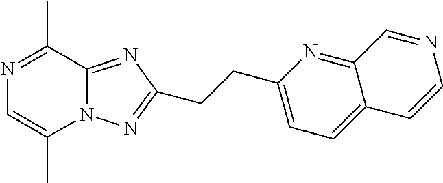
N1=C(C)C2=NC(CCC3=CC=C4C(=N3)C=NC=C4)=NN2C(C)=C1
